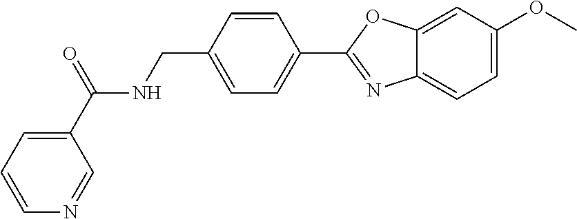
C1=CC(CNC(C2=CC=CN=C2)=O)=CC=C1C1=NC2=CC=C(OC)C=C2O1
